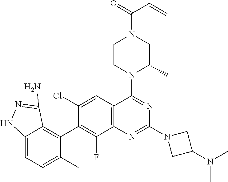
C12=C(C=C(Cl)C(C3=C4C(=CC=C3C)NN=C4N)=C1F)C(N1C(C)CN(C(=O)C=C)CC1)=NC(N1CC(N(C)C)C1)=N2
